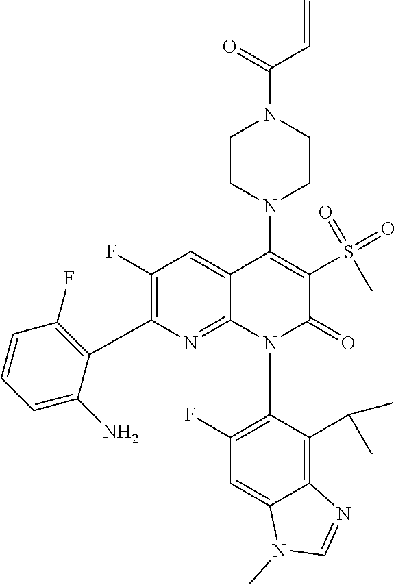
C1=C2C(=C(C(C)C)C(N3C(=O)C(S(=O)(=O)C)=C(N4CCN(C(C=C)=O)CC4)C4=CC(F)=C(C5=C(F)C=CC=C5N)N=C34)=C1F)N=CN2C
